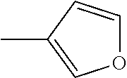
CC1=COC=C1
